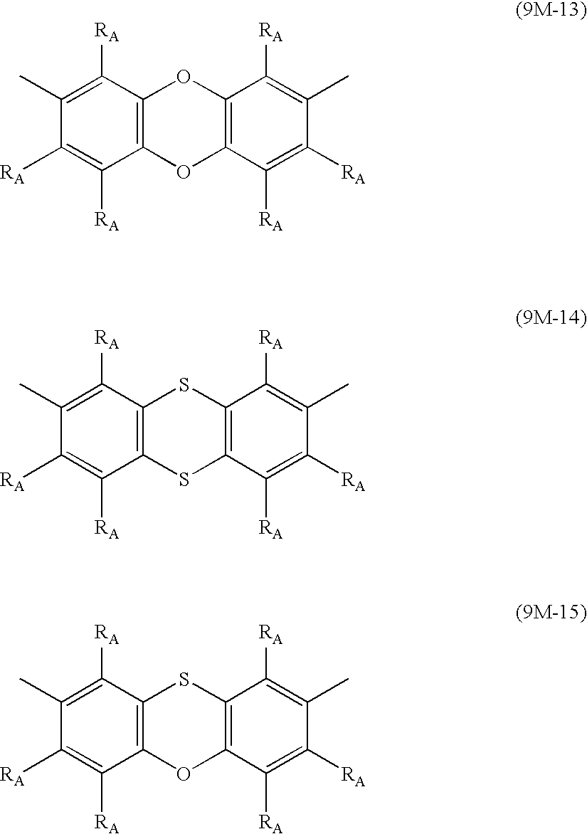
C1([RA])=C(C)C([RA])=C([RA])C2=C1OC1=C(O2)C([RA])=C([RA])C(C)=C1[RA].C1([RA])=C(C)C([RA])=C([RA])C2=C1SC1=C(S2)C([RA])=C([RA])C(C)=C1[RA].C1([RA])=C(C)C([RA])=C([RA])C2=C1SC1=C(O2)C([RA])=C([RA])C(C)=C1[RA]
